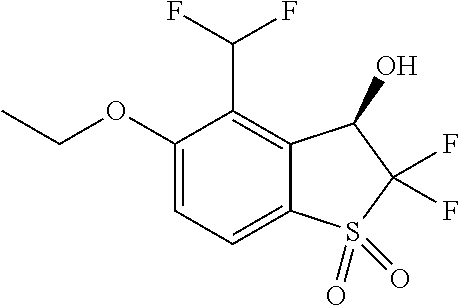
O(CC)C1=CC=C2C(=C1C(F)F)C(O)C(F)(F)S2(=O)=O
